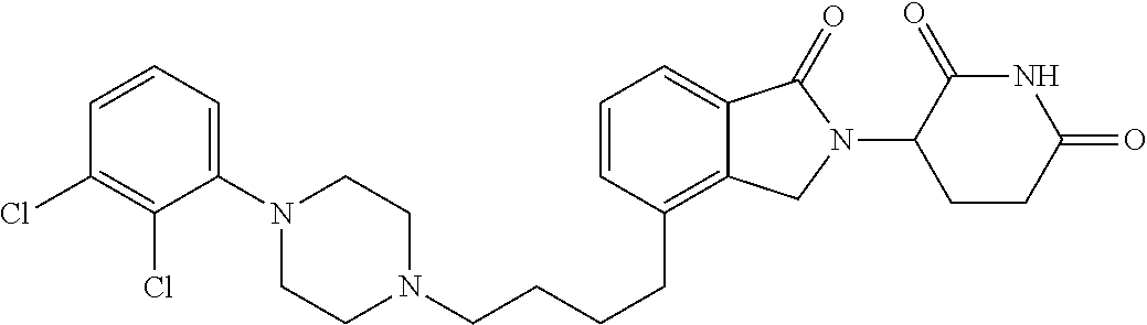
ClC1=C(Cl)C=CC=C1N1CCN(CCCCC2=C3C(=CC=C2)C(=O)N(C2C(=O)NC(=O)CC2)C3)CC1
